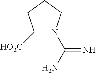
[HO2C]C1N(C(N)=N)CCC1
